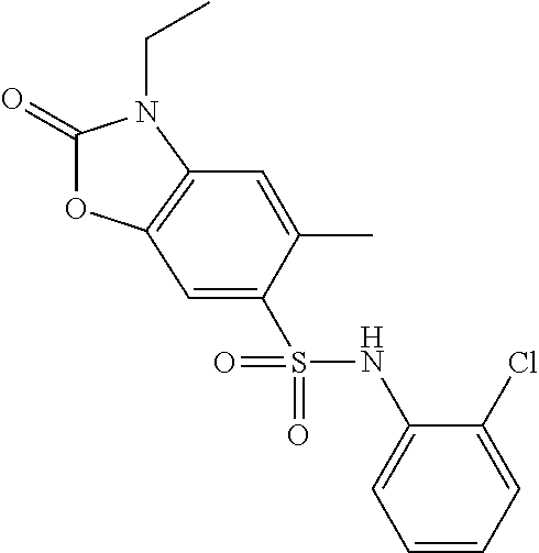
C1(=O)OC2=C(N1CC)C=C(C)C(S(NC1=CC=CC=C1Cl)(=O)=O)=C2
